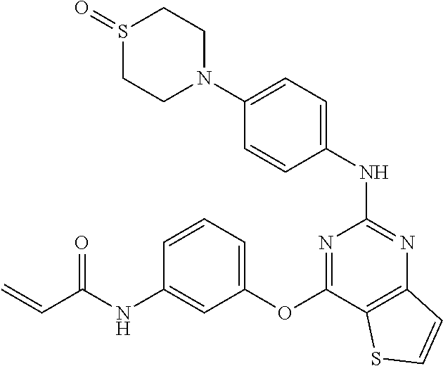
S1(=O)CCN(C2=CC=C(NC3=NC4=C(C(OC5=CC=CC(NC(C=C)=O)=C5)=N3)SC=C4)C=C2)CC1
